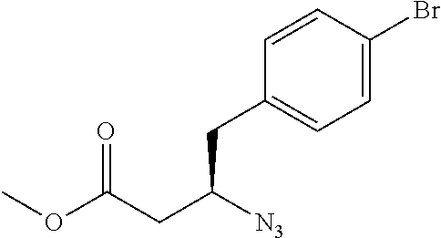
C1(CC(CC(OC)=O)[N3])=CC=C(Br)C=C1
